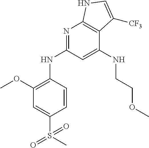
S(=O)(=O)(C1=CC(OC)=C(NC2=NC3=C(C(NCCOC)=C2)C([CF3])=CN3)C=C1)C
